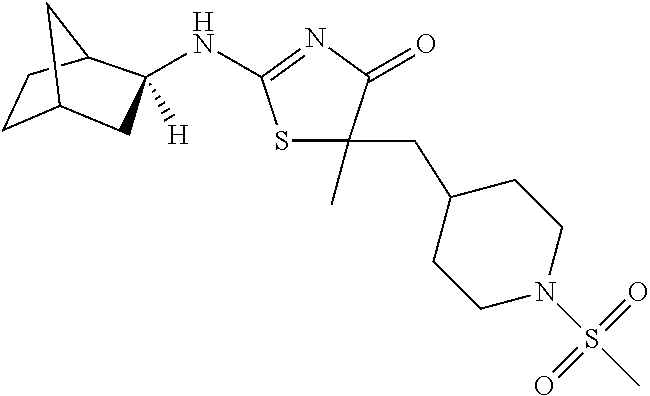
N(C1([H])CC2CCC1C2)C1=NC(=O)C(C)(CC2CCN(S(C)(=O)=O)CC2)S1
